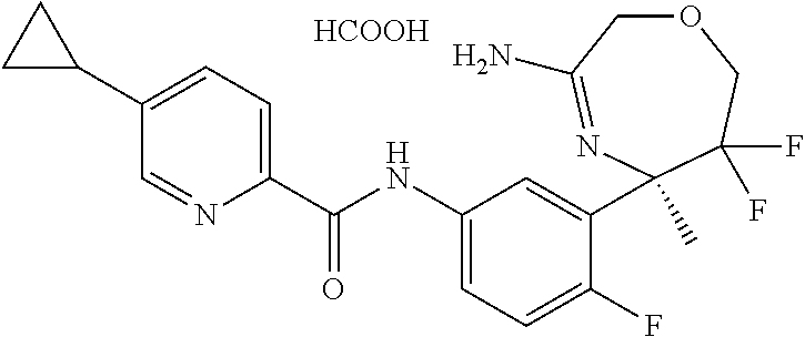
O1CC(N)=NC(C)(C2=CC(NC(C3=CC=C(C4CC4)C=N3)=O)=CC=C2F)C(F)(F)C1.[HCOOH]
